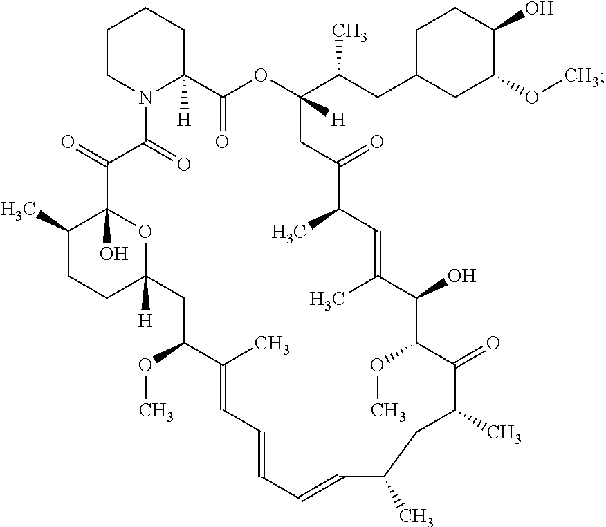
C1CN2C([H])(CC1)C(=O)OC(C(CC1CC(OC)C(O)CC1)C)([H])CC(=O)C(C)C=C(C)C(O)C(OC)C(=O)C(C)CC(C)C=CC=CC=C(C)C(OC)CC1([H])CCC(C)C(O)(C(=O)C2=O)O1
